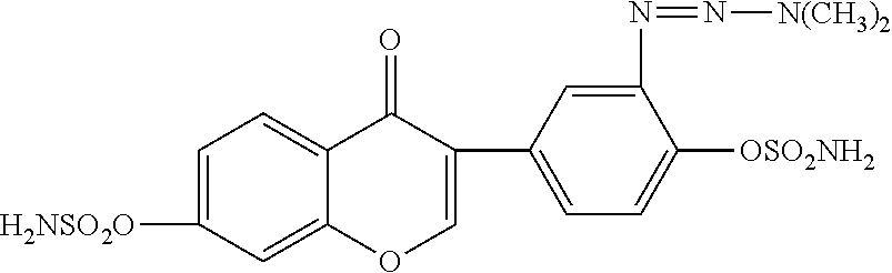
C1=C([H2NSO2O])C=C2C(=C1)C(=O)C(C1=CC=C([OSO2NH2])C(N=N[N(CH3)2])=C1)=CO2
